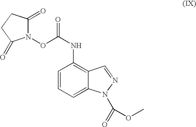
N1(OC(=O)NC2=C3C(=CC=C2)N(C(OC)=O)N=C3)C(=O)CCC1=O
